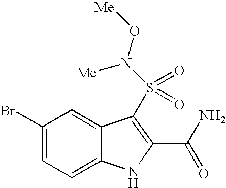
C1(Br)=CC=C2C(=C1)C(S(=O)(=O)N([Me])O[Me])=C(C(N)=O)N2
